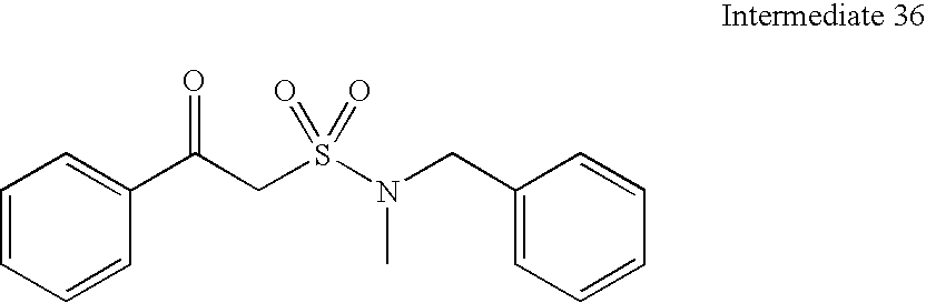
C1=CC=C(CN(C)S(CC(C2=CC=CC=C2)=O)(=O)=O)C=C1
